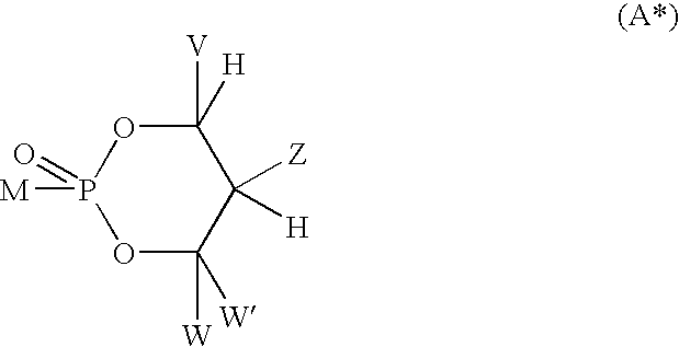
P1([M])(=O)OC([W])([W])C([Z])([H])C([V])([H])O1
